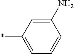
C1(N)=CC(*)=CC=C1
